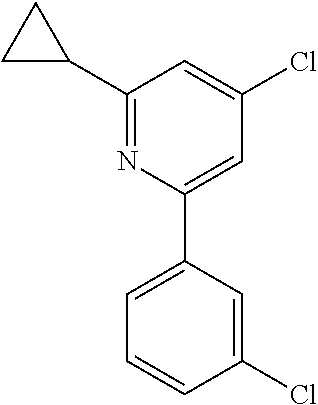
C1=C(C2=CC(Cl)=CC(C3CC3)=N2)C=C(Cl)C=C1
